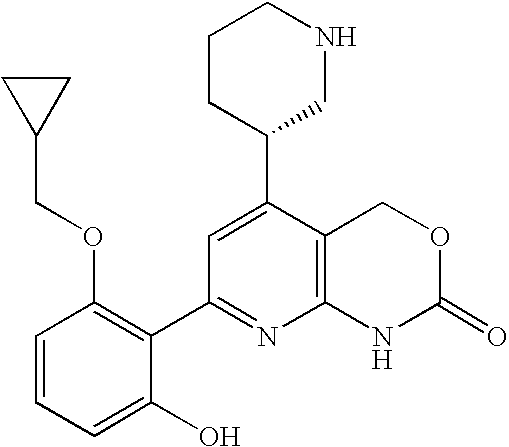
C1=C(C2CCCNC2)C2=C(N=C1C1=C(OCC3CC3)C=CC=C1O)NC(=O)OC2
